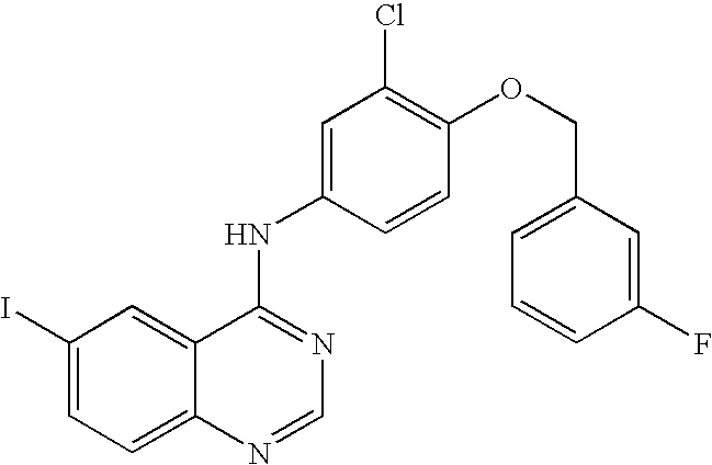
C1(I)=CC=C2C(=C1)C(NC1=CC(Cl)=C(OCC3=CC=CC(F)=C3)C=C1)=NC=N2
